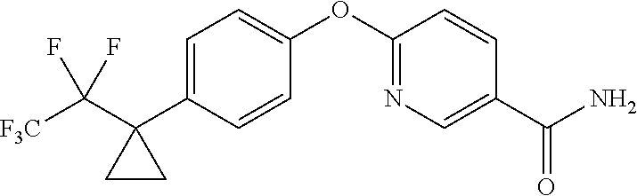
C1=C(C2(C([F3C])(F)F)CC2)C=CC(OC2=NC=C(C(N)=O)C=C2)=C1
